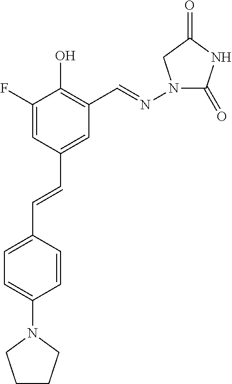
C1=C(F)C(O)=C(C=NN2C(=O)NC(=O)C2)C=C1C=CC1=CC=C(N2CCCC2)C=C1
